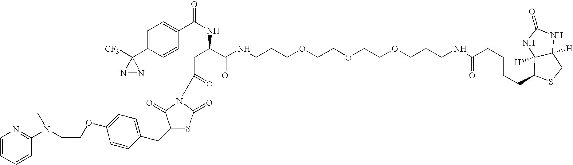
C(C(C(NCCCOCCOCCOCCCNC(CCCCC1C2([H])C([H])(CS1)NC(=O)N2)=O)=O)NC(C1=CC=C(C2([CF3])NN2)C=C1)=O)C(=O)N1C(=O)SC(CC2=CC=C(OCCN(C3=NC=CC=C3)C)C=C2)C1=O
